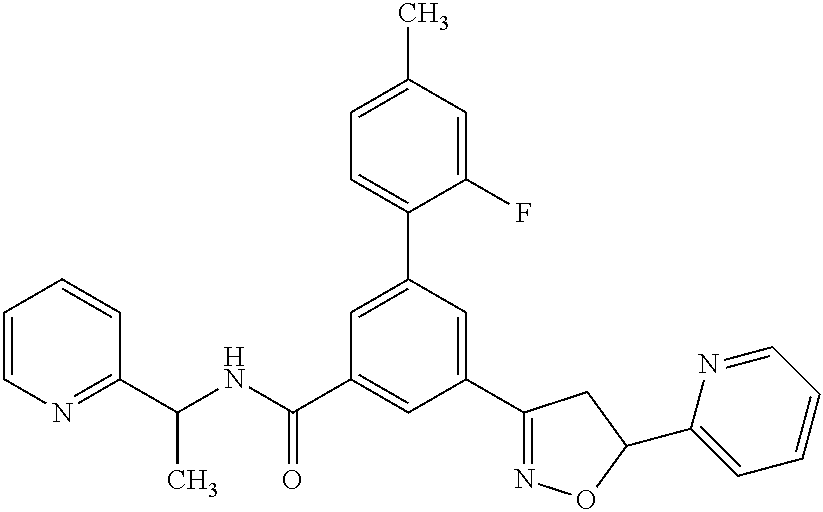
C1(C2=NOC(C3=CC=CC=N3)C2)=CC(C2=CC=C(C)C=C2F)=CC(C(NC(C2=NC=CC=C2)C)=O)=C1
